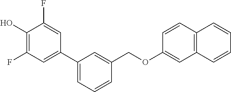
C1(C2=CC(F)=C(O)C(F)=C2)=CC=CC(COC2=CC3=C(C=C2)C=CC=C3)=C1
